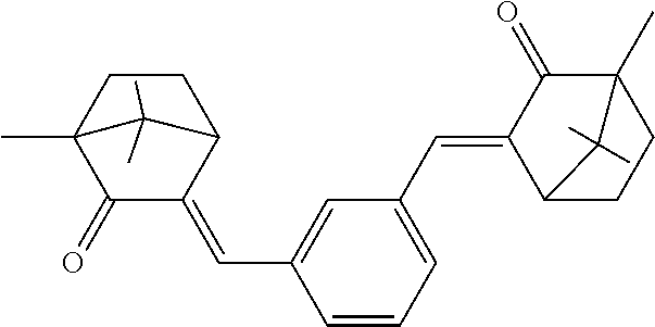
C1CC2(C)C(=O)C(=CC3=CC(C=C4C5CCC(C)(C4=O)C5(C)C)=CC=C3)C1C2(C)C
